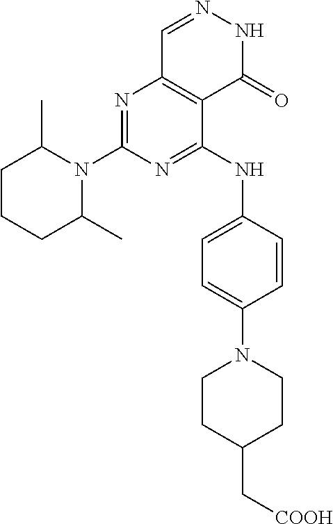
N1=C(N2C(C)CCCC2C)N=C(NC2=CC=C(N3CCC(C[COOH])CC3)C=C2)C2=C1C=NNC2=O
